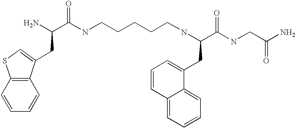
NC(C(NCCCCCNC(CC1=CC=CC2=CC=CC=C12)C(=O)NCC(N)=O)=O)CC1=CSC2=C1C=CC=C2
